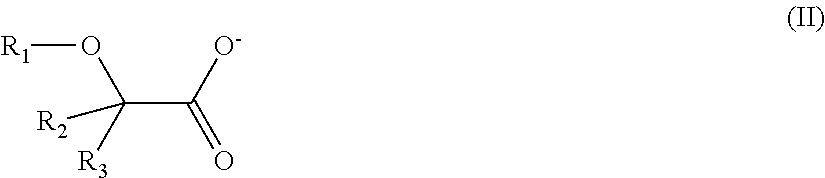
C(C(=O)[O-])(O[R1])([R3])[R2]
